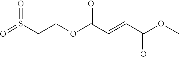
S(CCOC(C=CC(OC)=O)=O)(=O)(=O)C
